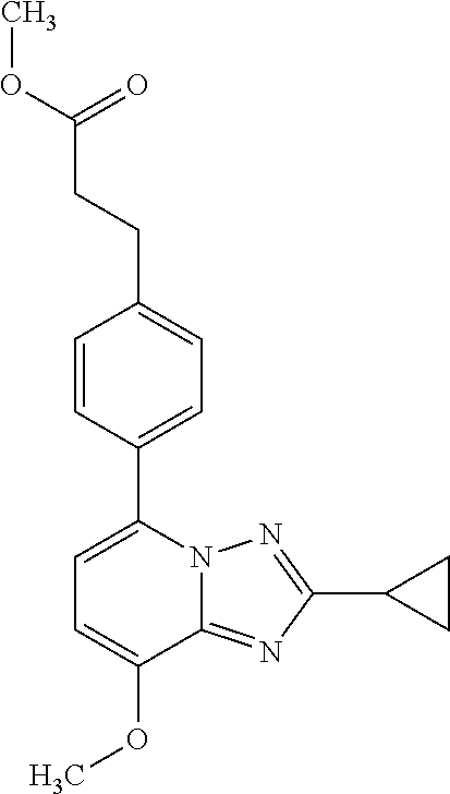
C1=C(OC)C2=NC(C3CC3)=NN2C(C2=CC=C(CCC(OC)=O)C=C2)=C1
